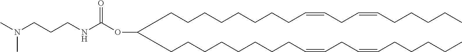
C(CCCCCCCC=CCC=CCCCCC)C(CCCCCCCCC=CCC=CCCCCC)OC(NCCCN(C)C)=O
